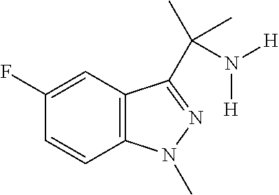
C12=C(C=C(F)C=C1)C(C(C)(N([H])[H])C)=NN2C
